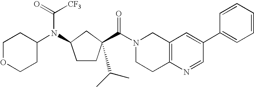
N1(C(=O)C2(C(C)C)CCC(N(C3CCOCC3)C(=O)[CF3])C2)CCC2=C(C1)C=C(C1=CC=CC=C1)C=N2
